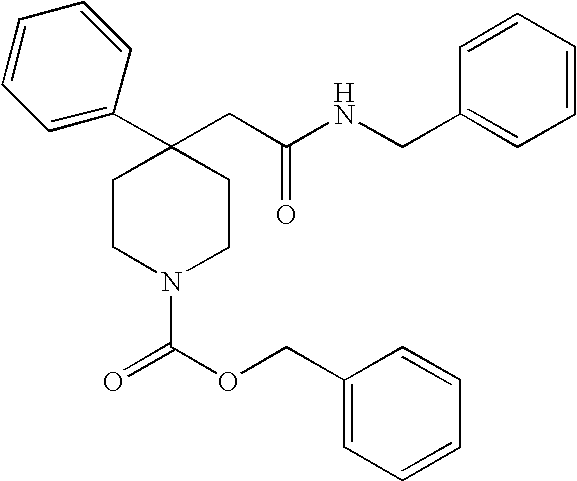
C1(C2=CC=CC=C2)(CC(NCC2=CC=CC=C2)=O)CCN(C(OCC2=CC=CC=C2)=O)CC1
